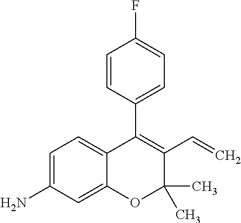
C1=C(N)C=C2C(=C1)C(C1=CC=C(F)C=C1)=C(C=C)C(C)(C)O2
